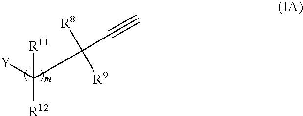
[Y]C(C(C#C)([R9])[R8])([R12])[R11]
